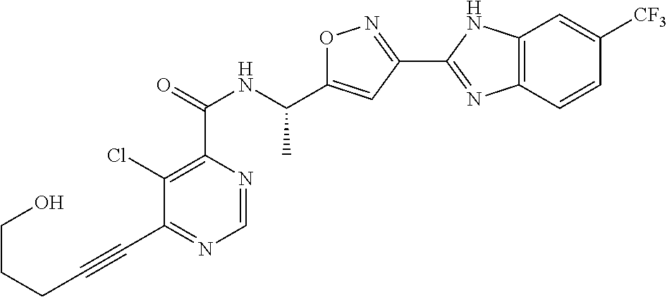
C1=NC(C(=O)NC(C2=CC(C3=NC4=C(N3)C=C([CF3])C=C4)=NO2)C)=C(Cl)C(C#CCCCO)=N1
